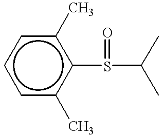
c1c(C)c(S(=O)C(C)C)c(C)cc1
